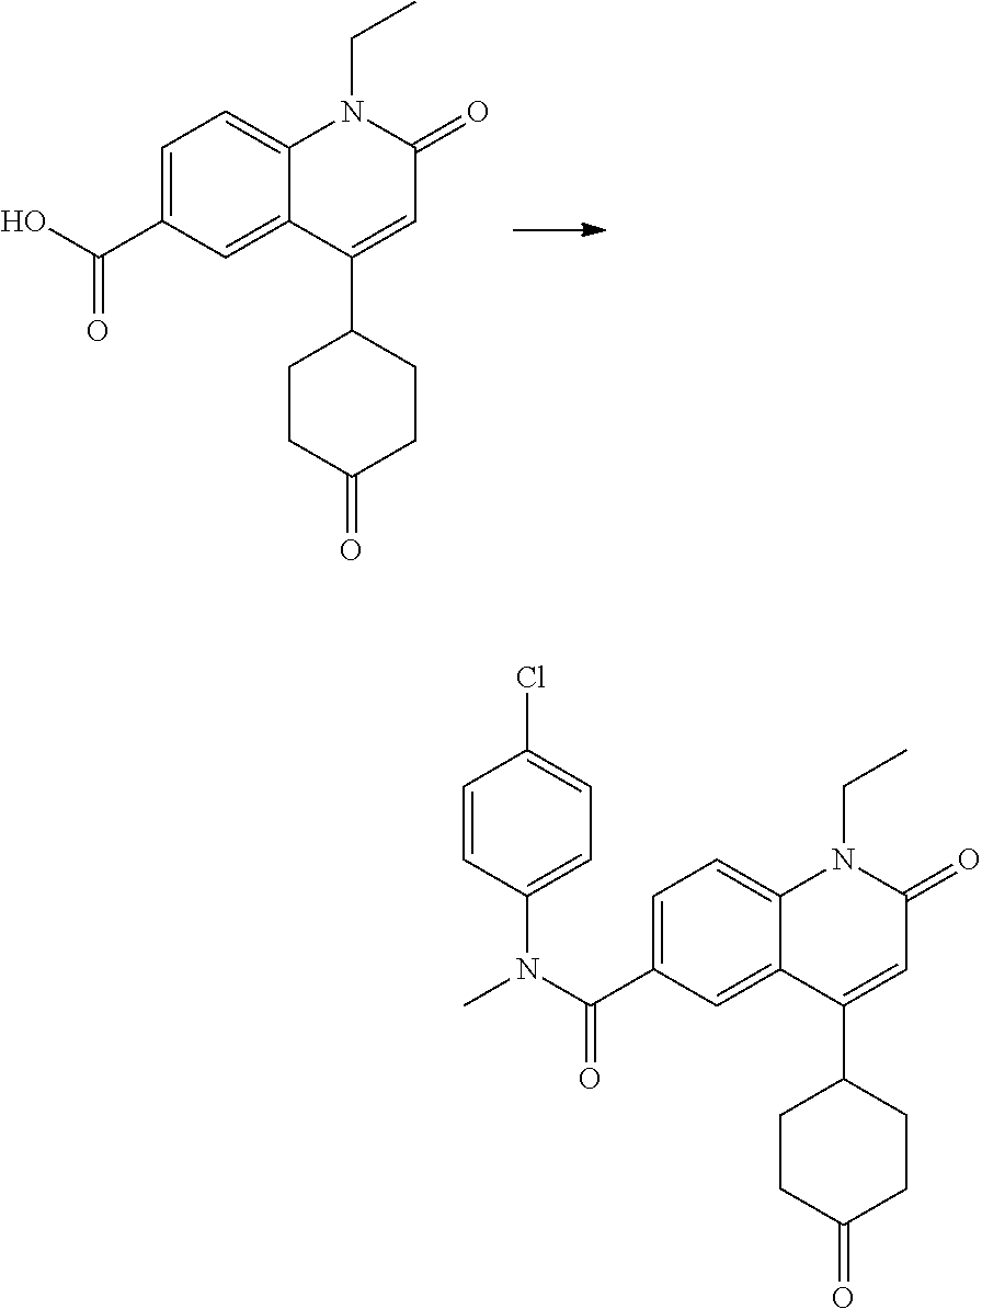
C(C1=CC=C2C(=C1)C(C1CCC(=O)CC1)=CC(=O)N2CC)(O)=O.C(C1=CC=C2C(=C1)C(C1CCC(=O)CC1)=CC(=O)N2CC)(N(C)C1=CC=C(Cl)C=C1)=O
